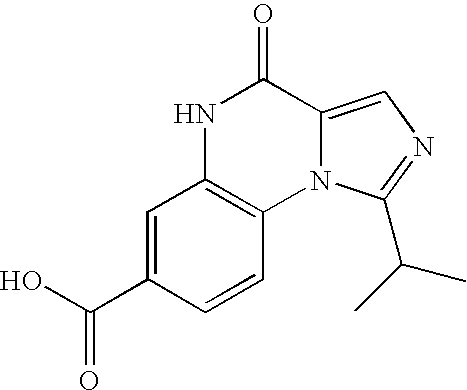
C1=C(C(O)=O)C=CC2=C1NC(=O)C1=CN=C(C(C)C)N21
